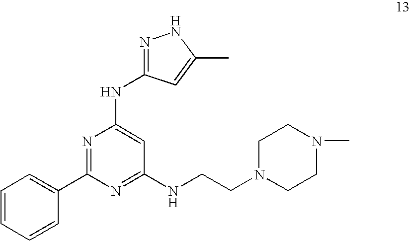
N1=C(NC2=CC(NCCN3CCN(C)CC3)=NC(C3=CC=CC=C3)=N2)C=C(C)N1
